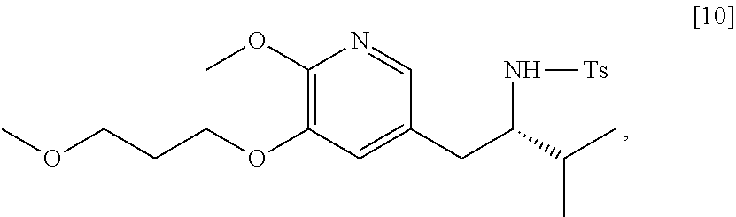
C1(OC)=C(OCCCOC)C=C(CC(N[Ts])C(C)C)C=N1
